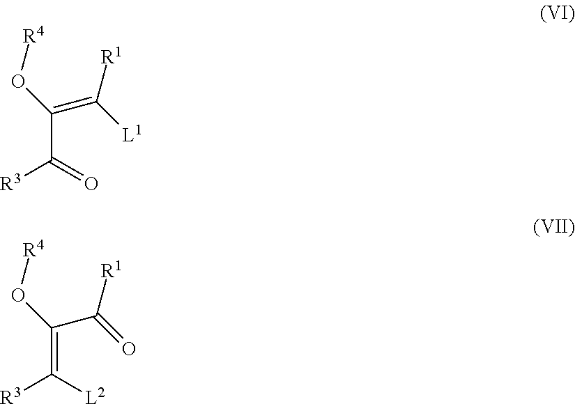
C(C(=O)[R3])(=C([R1])[L1])O[R4].C(=C([L2])[R3])(C([R1])=O)O[R4]
